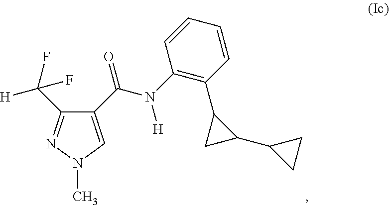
C1(C(F)([H])F)=NN(C)C=C1C(N(C1=C(C2CC2C2CC2)C=CC=C1)[H])=O
